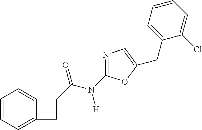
C1=CC=C2C(=C1)C(C(=O)N([H])C1=NC=C(CC3=CC=CC=C3Cl)O1)C2
